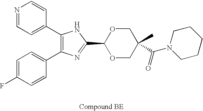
C1(C2=CC=NC=C2)=C(C2=CC=C(F)C=C2)N=C(C2OCC(C)(C(N3CCCCC3)=O)CO2)N1
